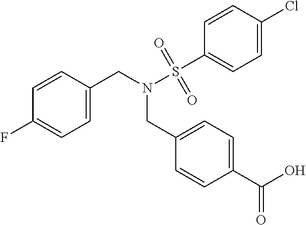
C1=C(CN(S(C2=CC=C(Cl)C=C2)(=O)=O)CC2=CC=C(C(O)=O)C=C2)C=CC(F)=C1
